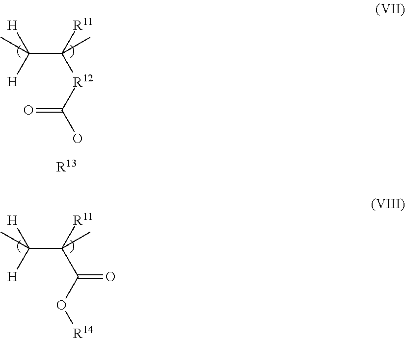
C(C([R11])([R12]C(O)=O)C)([H])([H])C.[R13].C(C([R11])(C(O[R14])=O)C)([H])([H])C
